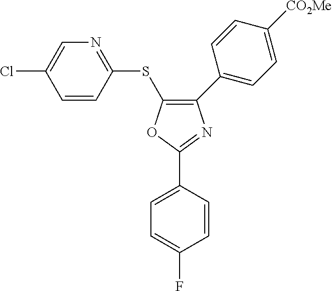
O1C(C2=CC=C(F)C=C2)=NC(C2=CC=C([CO2Me])C=C2)=C1SC1=NC=C(Cl)C=C1
